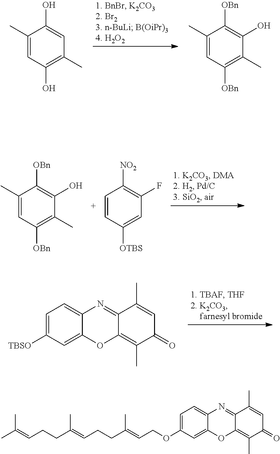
C1(OCC=C(CCC=C(CCC=C(C)C)C)C)=CC=C2C(=C1)OC1=C(C)C(=O)C=C(C)C1=N2.C1(C)=CC([OBn])=C(C)C(O)=C1[OBn].C1=CC([OTBS])=CC(F)=C1[NO2].C1([TBSO])=CC=C2C(=C1)OC1=C(C)C(=O)C=C(C)C1=N2.C1(C)=CC([OBn])=C(C)C(O)=C1[OBn].C1(C)=CC(O)=C(C)C=C1O
